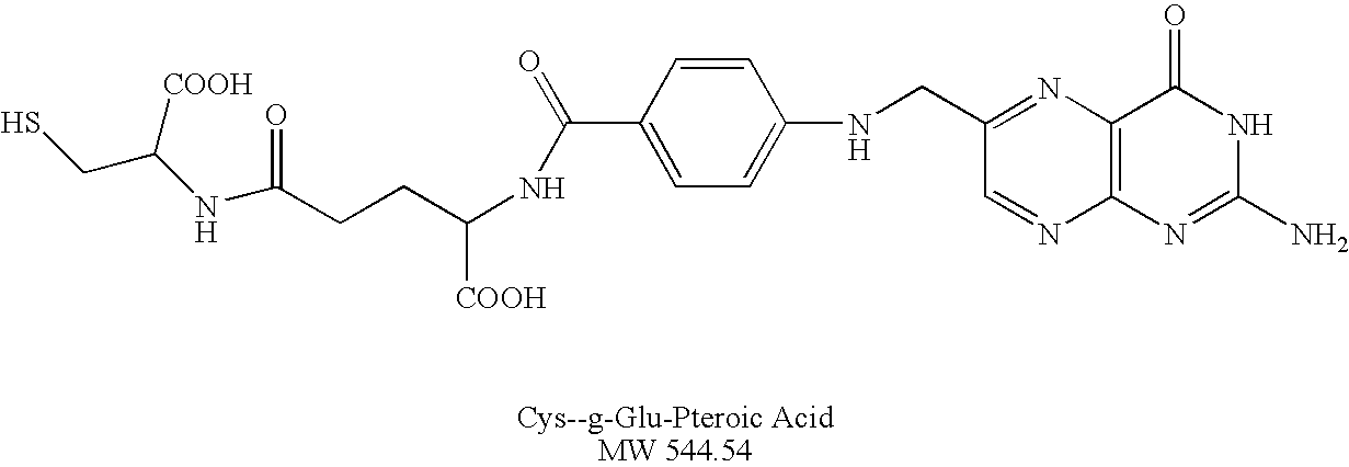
C12=C(N=C(N)NC1=O)N=CC(CNC1=CC=C(C(NC([COOH])CCC(NC(CS)[COOH])=O)=O)C=C1)=N2
